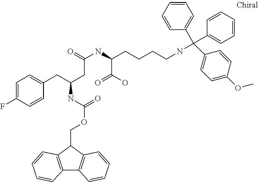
C(NC(CCCCNC(C1=CC=CC=C1)(C1=CC=CC=C1)C1=CC=C(OC)C=C1)C(=O)O)(=O)CC(NC(=O)OCC1C2=C(C3=C1C=CC=C3)C=CC=C2)CC1=CC=C(F)C=C1
